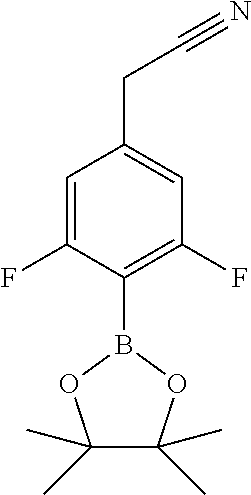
C1=C(F)C(B2OC(C)(C)C(C)(C)O2)=C(F)C=C1CC#N
